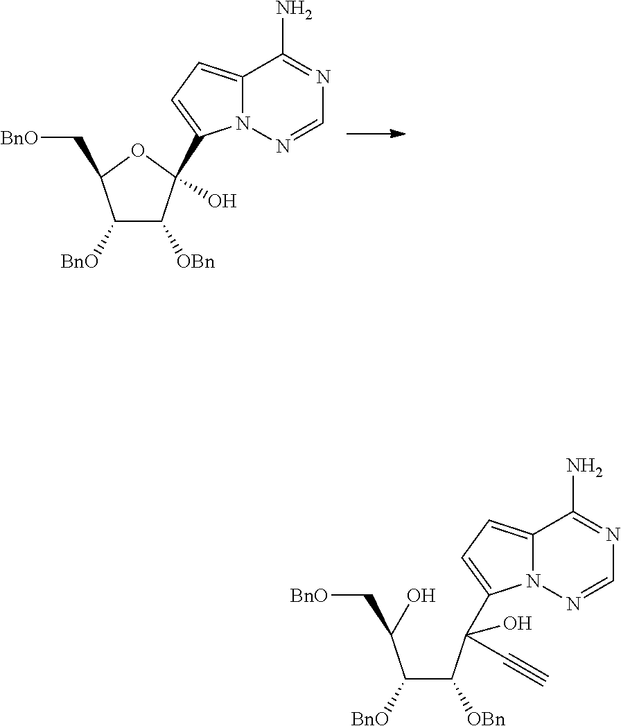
C1([BnO])C([OBn])C(O)(C2=CC=C3N2N=CN=C3N)OC1C[BnO].C(C(C(O)(C1=CC=C2N1N=CN=C2N)C#C)[OBn])(C(O)C[BnO])[BnO]
